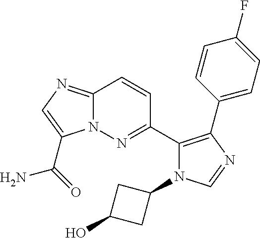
C12=NC=C(C(=O)N)N1N=C(C1=C(C3=CC=C(F)C=C3)N=CN1C1CC(O)C1)C=C2
